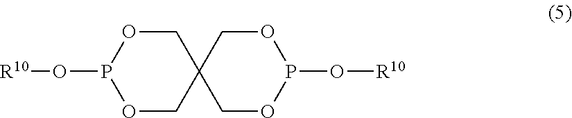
[R10]OP1OCC2(CO1)COP(O[R10])OC2
